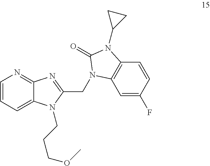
C1=CC=C2C(=N1)N=C(CN1C3=C(C=CC(F)=C3)N(C3CC3)C1=O)N2CCCOC
